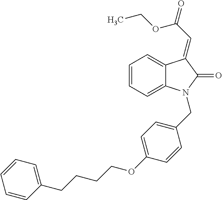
C(C1=CC=C(OCCCCC2=CC=CC=C2)C=C1)N1C2=CC=CC=C2C(=CC(=O)OCC)C1=O
